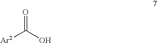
[Ar2]C(O)=O
